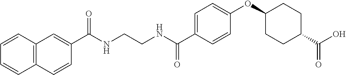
C(NCCNC(C1=CC=C(OC2CCC(C(O)=O)CC2)C=C1)=O)(=O)C1=CC2=C(C=C1)C=CC=C2
